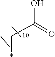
C(O)(C*)=O
